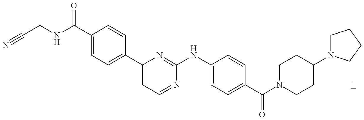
C1(C(NCC#N)=O)=CC=C(C2=CC=NC(NC3=CC=C(C(=O)N4CCC(N5CCCC5)CC4)C=C3)=N2)C=C1
